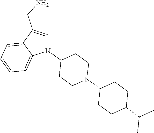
N1(C2CCN(C3CCC(C(C)C)CC3)CC2)C=C(CN)C2=CC=CC=C12
